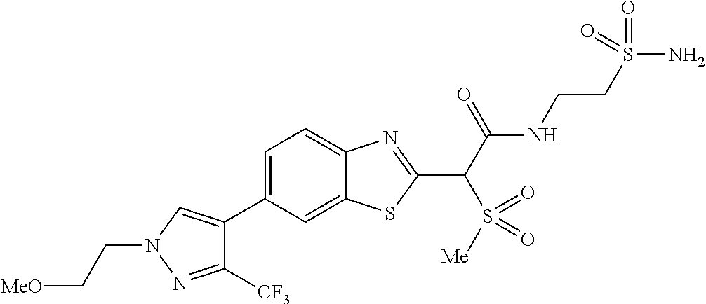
C1=C(C2=CN(CC[MeO])N=C2[CF3])C=C2C(=C1)N=C(C(C(NCCS(N)(=O)=O)=O)S([Me])(=O)=O)S2
